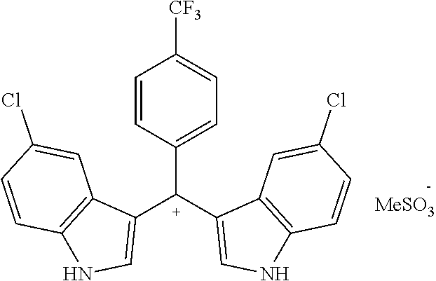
C1=CC([C+](C2=CNC3=C2C=C(Cl)C=C3)C2=CNC3=C2C=C(Cl)C=C3)=CC=C1[CF3].[MeSO3]
